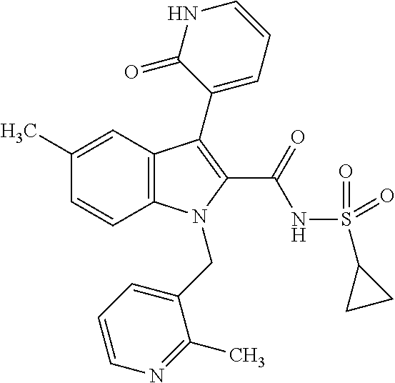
C1(C)=CC2=C(C=C1)N(CC1=CC=CN=C1C)C(C(NS(C1CC1)(=O)=O)=O)=C2C1=CC=CNC1=O
